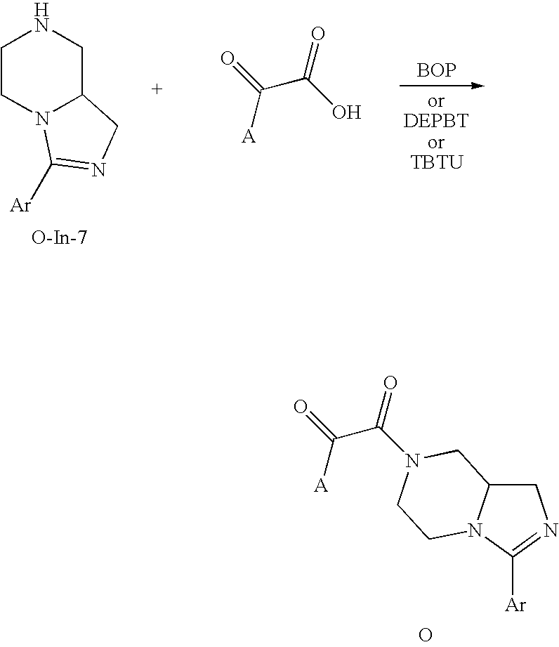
C1C2N(C([Ar])=N1)CCN(C(C(=O)[A])=O)C2.O.C1CN2C(CN1)CN=C2[Ar].[O-In-7].C(C(O)=O)(=O)[A].[BOP]
